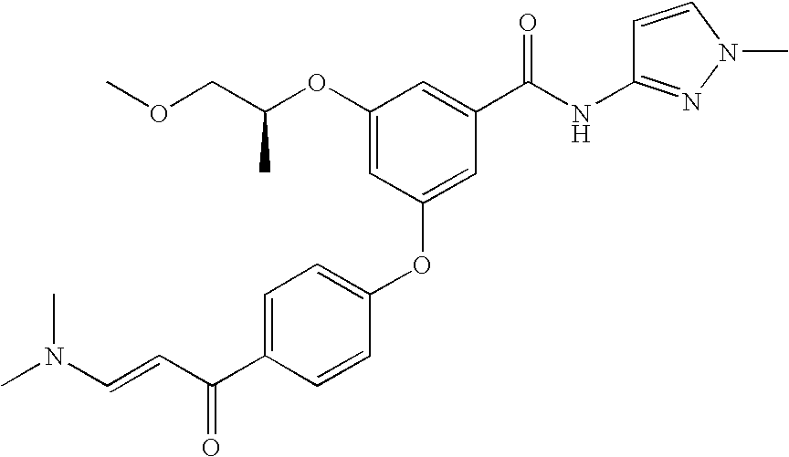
O(C1=CC(OC2=CC=C(C(C=CN(C)C)=O)C=C2)=CC(C(NC2=NN(C)C=C2)=O)=C1)C(COC)C
